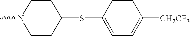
CN1CCC(SC2=CC=C([CH2CF3])C=C2)CC1
